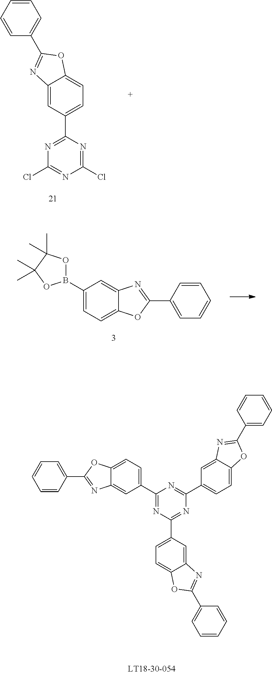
C1=CC=CC(C2=NC3=CC(C4=NC(Cl)=NC(Cl)=N4)=CC=C3O2)=C1.C1(B2OC(C)(C)C(C)(C)O2)=CC=C2C(=C1)N=C(C1=CC=CC=C1)O2.C1=CC(C2=NC3=CC(C4=NC(C5=CC=C6C(=C5)N=C(C5=CC=CC=C5)O6)=NC(C5=CC=C6C(=C5)N=C(C5=CC=CC=C5)O6)=N4)=CC=C3O2)=CC=C1
